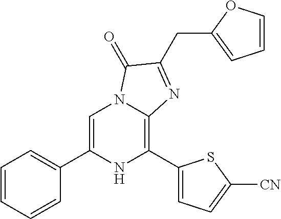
C1=C(C2=CC=CC=C2)NC(C2=CC=C([CN])S2)=C2N1C(=O)C(CC1=CC=CO1)=N2
